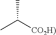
CC([CO2H)])C
